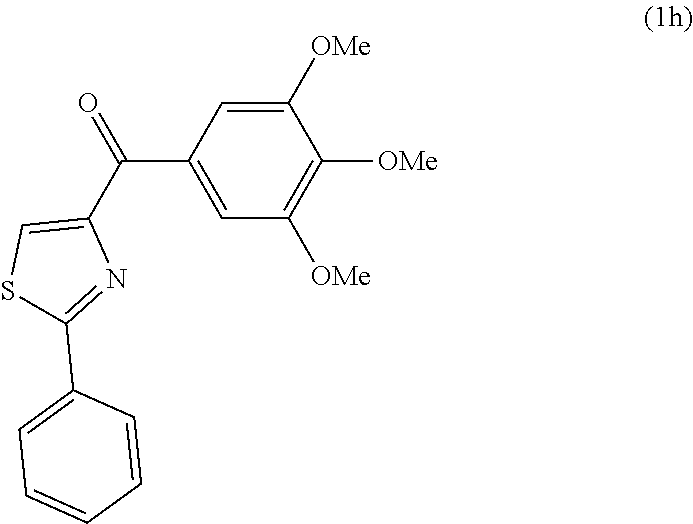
C1=C([OMe])C([OMe])=C([OMe])C=C1C(C1=CSC(C2=CC=CC=C2)=N1)=O
